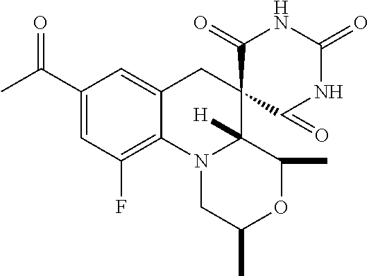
C1(C(C)=O)=CC(F)=C2C(=C1)CC1(C3([H])N2CC(C)OC3C)C(=O)NC(=O)NC1=O
